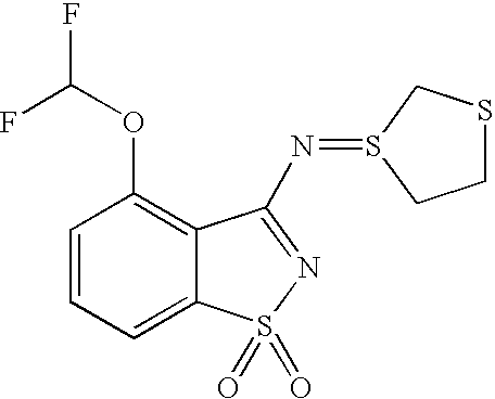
C1=CC=C2C(=C1OC(F)F)C(N=S1CSCC1)=NS2(=O)=O
